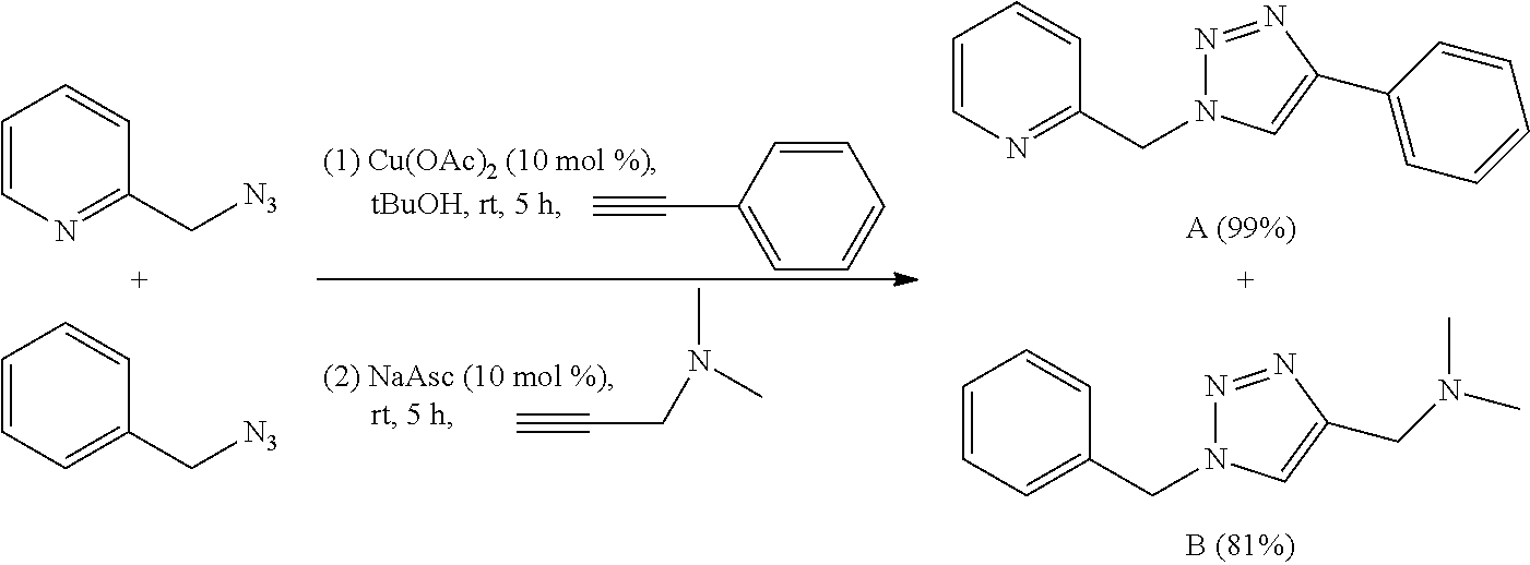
C1=CC=C(CN2N=NC(CN(C)C)=C2)C=C1.C1=CN=C(CN2N=NC(C3=CC=CC=C3)=C2)C=C1.C1=CN=C(C[N3])C=C1.C1=CC=C(C[N3])C=C1.C1=CC(C#C)=CC=C1.N(CC#C)(C)C
